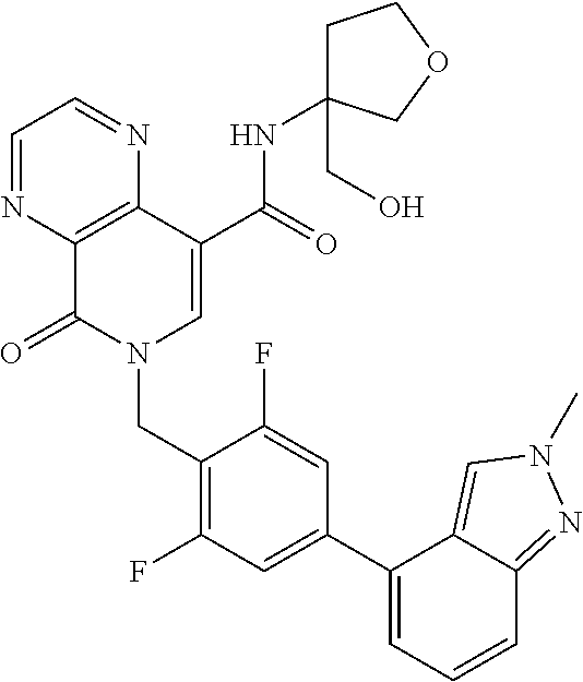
C1=NC2=C(N=C1)C(C(=O)NC1(CO)CCOC1)=CN(CC1=C(F)C=C(C3=CC=CC4=NN(C)C=C34)C=C1F)C2=O
